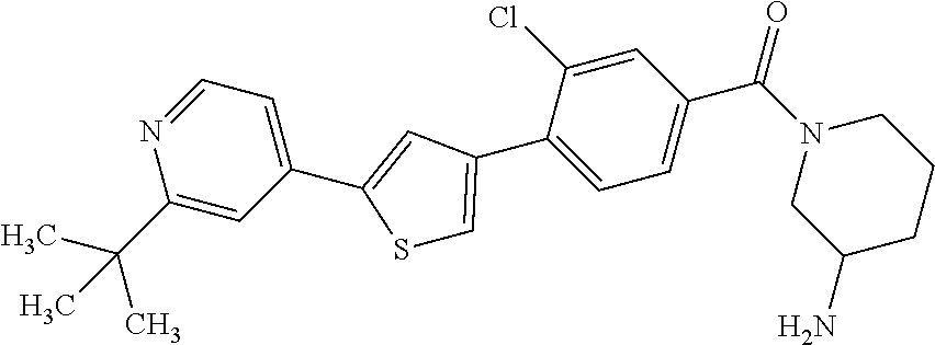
C1=NC(C(C)(C)C)=CC(C2=CC(C3=CC=C(C(N4CC(N)CCC4)=O)C=C3Cl)=CS2)=C1
